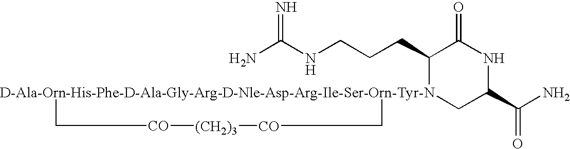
NC(NCCCC1[D-Ala-Orn-His-Phe-D-Ala-Gly-Arg-D-Nle-Asp-Arg-Ile-Ser-Orn-Tyr-N]2(CC(C(N)=O)NC1=O)C[CO][(CH2)3][CO]C2)=N
